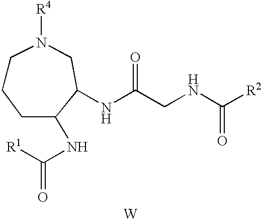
[W].N(C(CNC([R2])=O)=O)C1C(NC([R1])=O)CCCN([R4])C1
